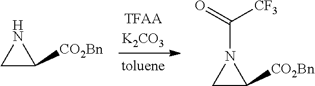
C1C([CO2Bn])N1.C1C([CO2Bn])N1C(=O)[CF3]
